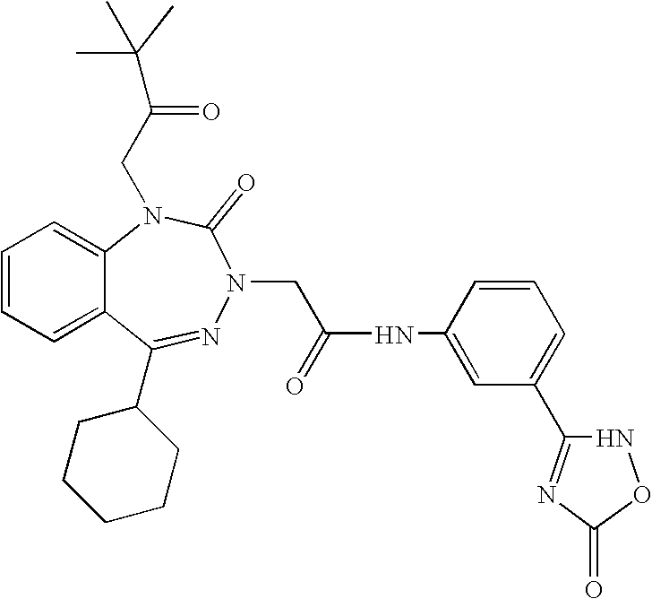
C1=CC=C2C(=C1)N(CC(=O)C(C)(C)C)C(=O)N(CC(NC1=CC(C3=NC(=O)ON3)=CC=C1)=O)N=C2C1CCCCC1
